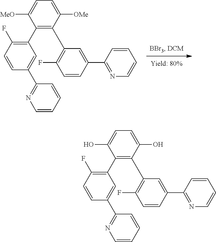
C1(C2=C(F)C=CC(C3=NC=CC=C3)=C2)=C(C2=C(F)C=CC(C3=NC=CC=C3)=C2)C([OMe])=CC=C1[MeO].C1(C2=C(F)C=CC(C3=NC=CC=C3)=C2)=C(C2=C(F)C=CC(C3=NC=CC=C3)=C2)C(O)=CC=C1O
